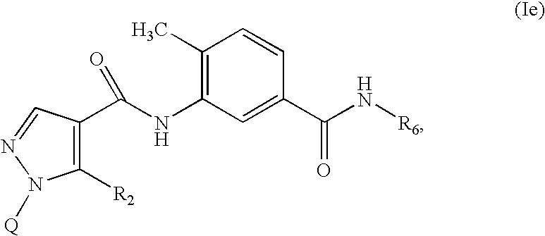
C1([R2])=C(C(NC2=C(C)C=CC(C(N[R6])=O)=C2)=O)C=NN1[Q]
